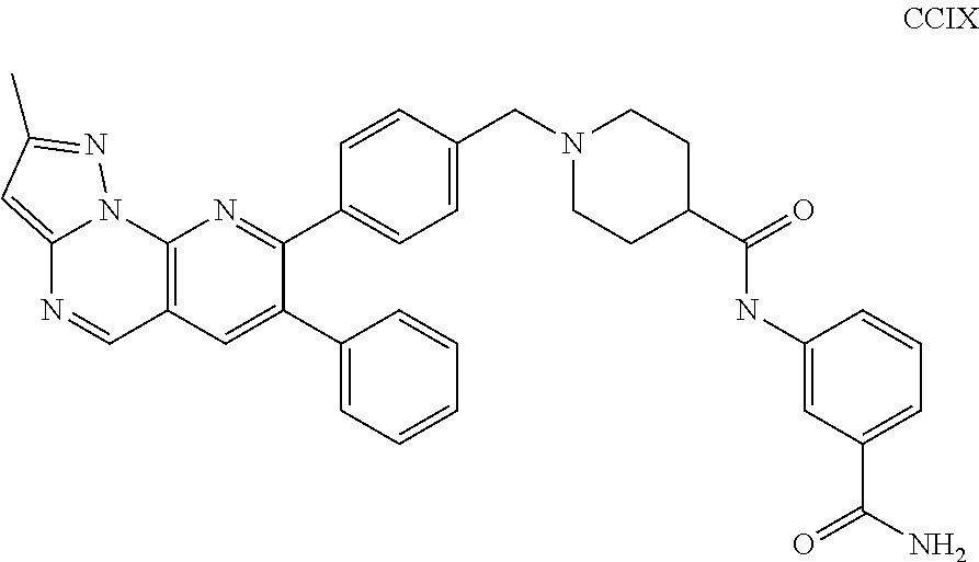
C12=C(C=C(C3=CC=CC=C3)C(C3=CC=C(CN4CCC(C(=O)NC5=CC(C(N)=O)=CC=C5)CC4)C=C3)=N1)C=NC1=CC(C)=NN21
